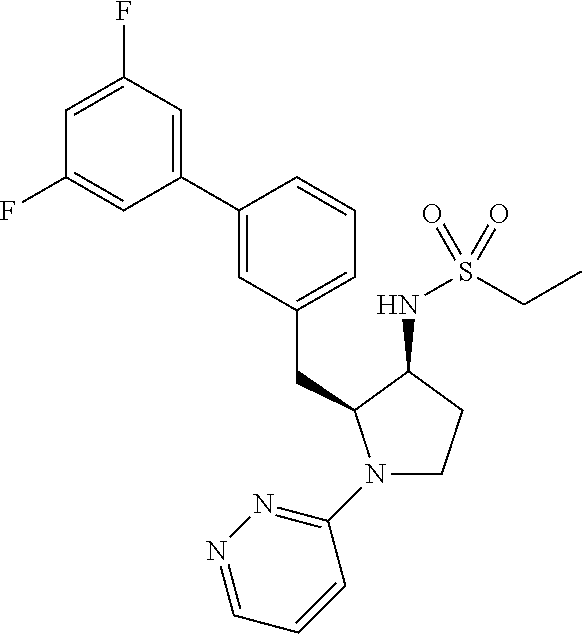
C(C1=CC=CC(C2=CC(F)=CC(F)=C2)=C1)C1N(C2=NN=CC=C2)CCC1NS(CC)(=O)=O
